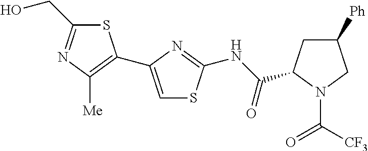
S1C(CO)=NC([Me])=C1C1=CSC(NC(=O)C2CC([Ph])CN2C([CF3])=O)=N1
